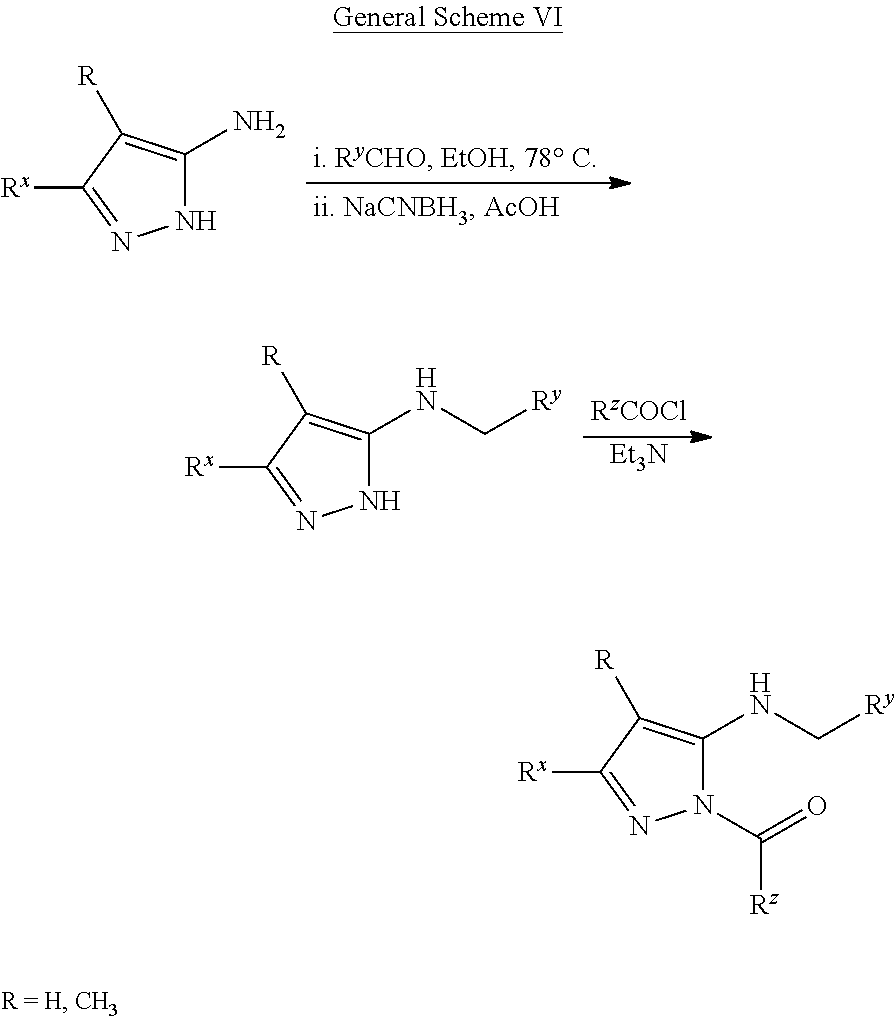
N1C(N)=C([R])C([Rx])=N1.[Et3N].N1C(NC[Ry])=C([R])C([Rx])=N1.N1(C(=O)[Rz])C(NC[Ry])=C([R])C([Rx])=N1
